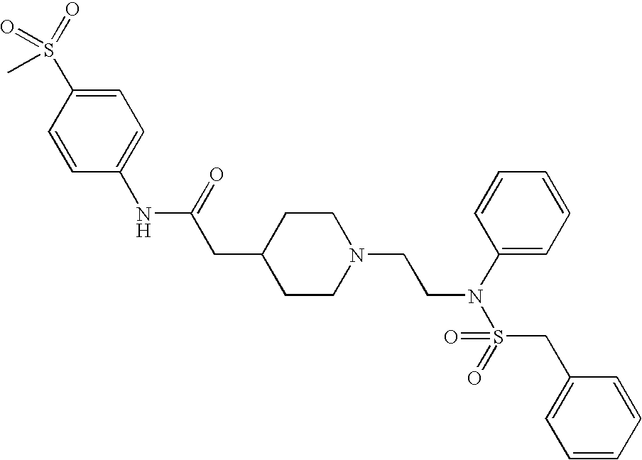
C1(NC(=O)CC2CCN(CCN(S(CC3=CC=CC=C3)(=O)=O)C3=CC=CC=C3)CC2)=CC=C(S(=O)(=O)C)C=C1
